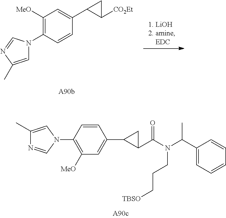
C1(C2=CC([MeO])=C(N3C=C(C)N=C3)C=C2)C(C(N(C(C2=CC=CC=C2)C)CCC[TBSO])=O)C1.C1([MeO])=C(N2C=C(C)N=C2)C=CC(C2C([CO2Et])C2)=C1
